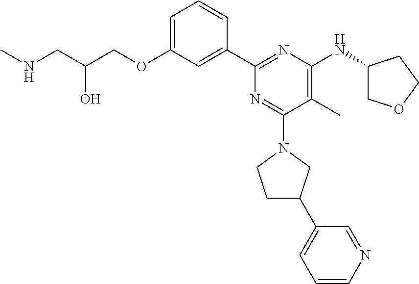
C1=C(OCC(CNC)O)C=C(C2=NC(NC3COCC3)=C(C)C(N3CCC(C4=CC=CN=C4)C3)=N2)C=C1
